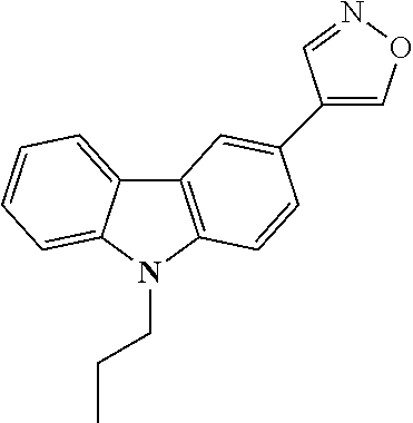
C12=CC=CC=C1N(CCC)C1=C2C=C(C2=CON=C2)C=C1
